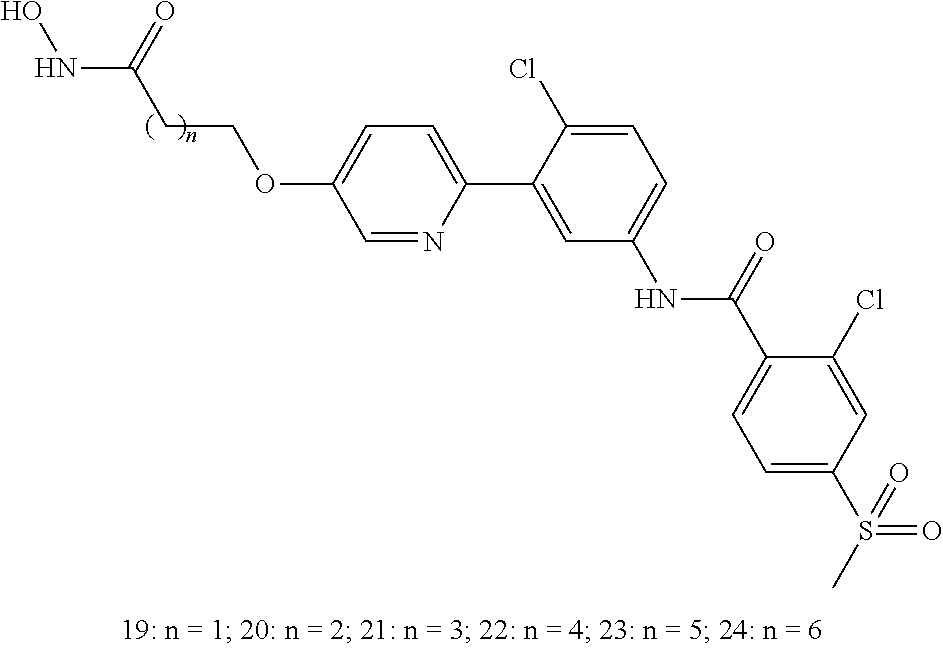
O(C1=CC=C(C2=CC(NC(C3=CC=C(S(=O)(C)=O)C=C3Cl)=O)=CC=C2Cl)N=C1)CCC(NO)=O
